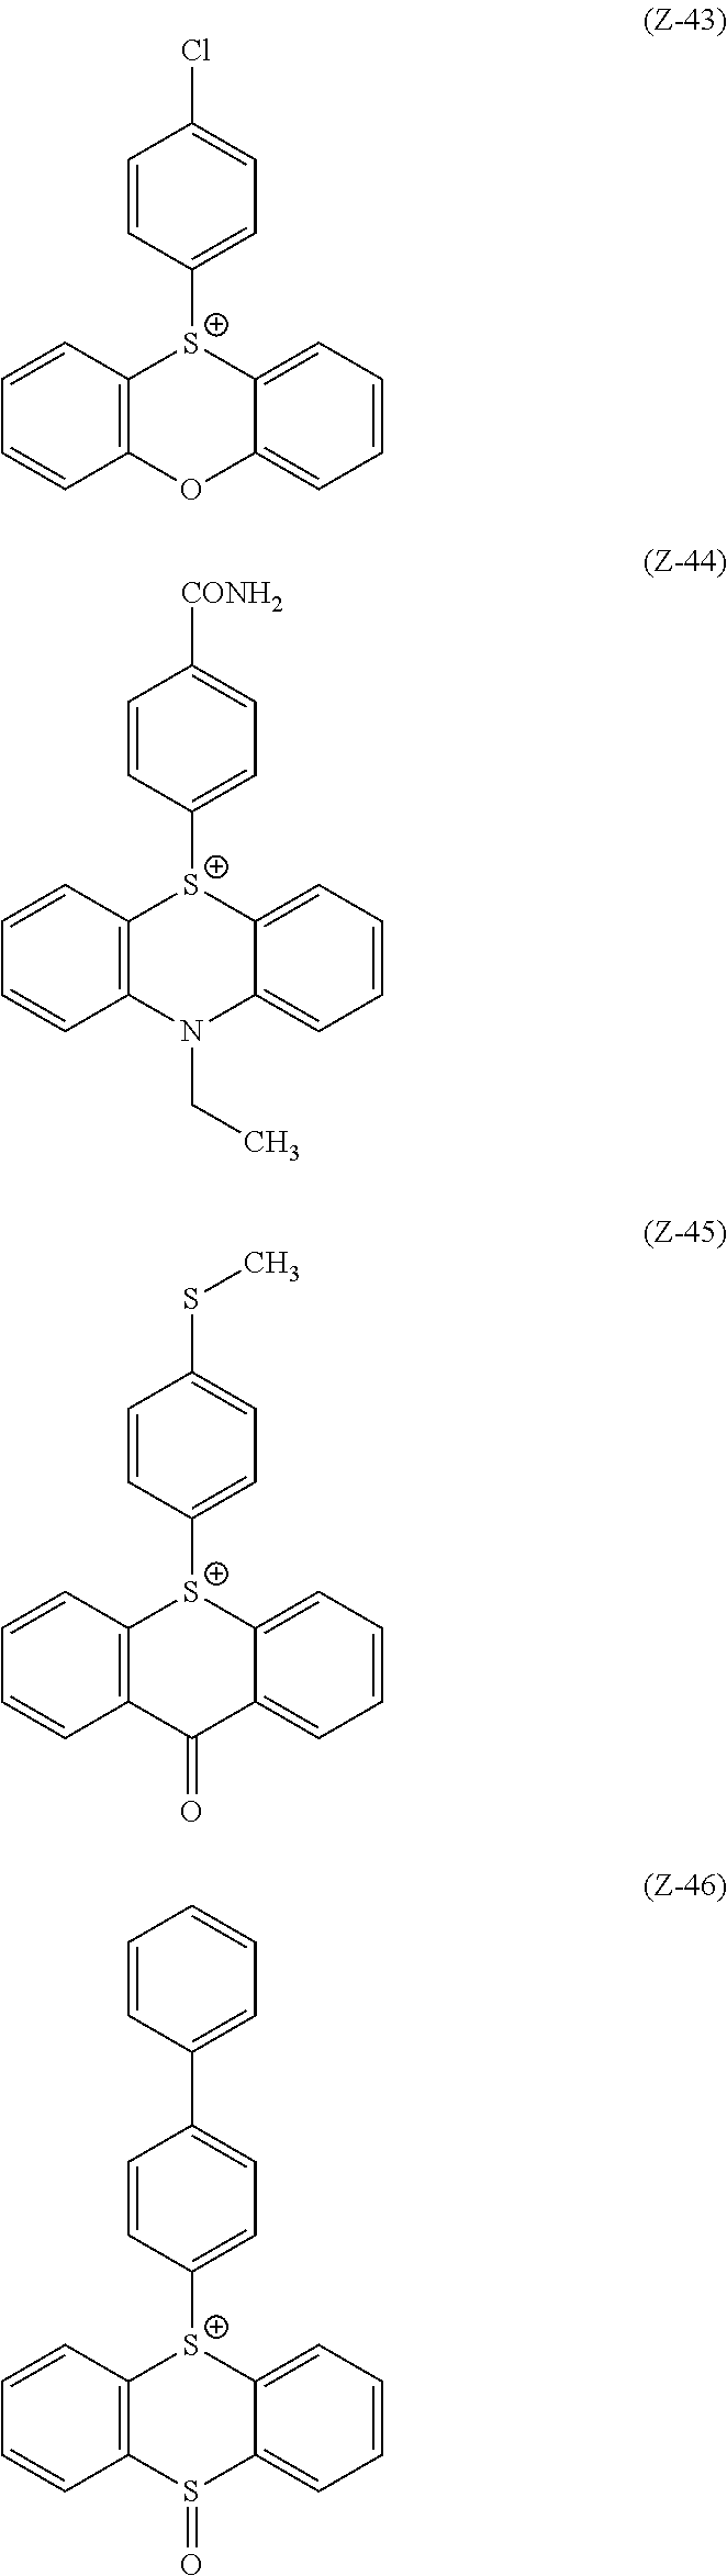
C1=CC([S+]2C3=CC=CC=C3OC3=C2C=CC=C3)=CC=C1Cl.C1=CC([S+]2C3=CC=CC=C3N(CC)C3=C2C=CC=C3)=CC=C1[CONH2].C1=CC([S+]2C3=CC=CC=C3C(=O)C3=C2C=CC=C3)=CC=C1SC.C1=CC([S+]2C3=CC=CC=C3S(=O)C3=C2C=CC=C3)=CC=C1C1=CC=CC=C1
